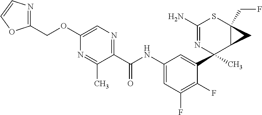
C1(N)=NC(C2=CC(NC(C3=NC=C(OCC4=NC=CO4)N=C3C)=O)=CC(F)=C2F)(C)C2C(CF)(S1)C2
